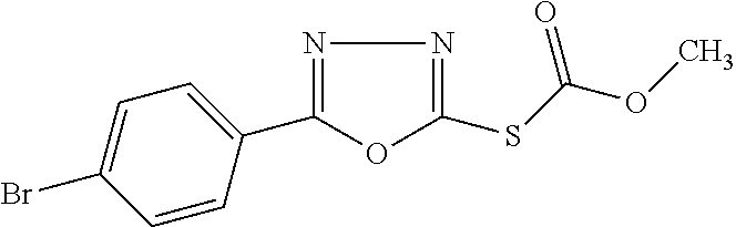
N1=C(C2=CC=C(Br)C=C2)OC(SC(OC)=O)=N1
